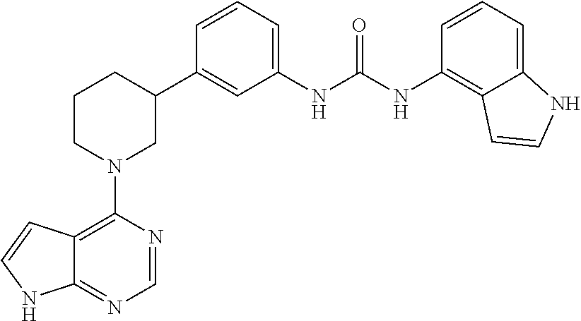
C12=C(N3CC(C4=CC(NC(NC5=C6C(=CC=C5)NC=C6)=O)=CC=C4)CCC3)N=CN=C1NC=C2
